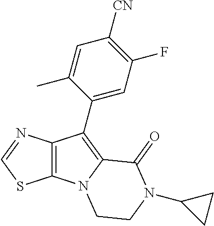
C12=C(C(C3=CC(F)=C([CN])C=C3C)=C3N1CCN(C1CC1)C3=O)N=CS2
